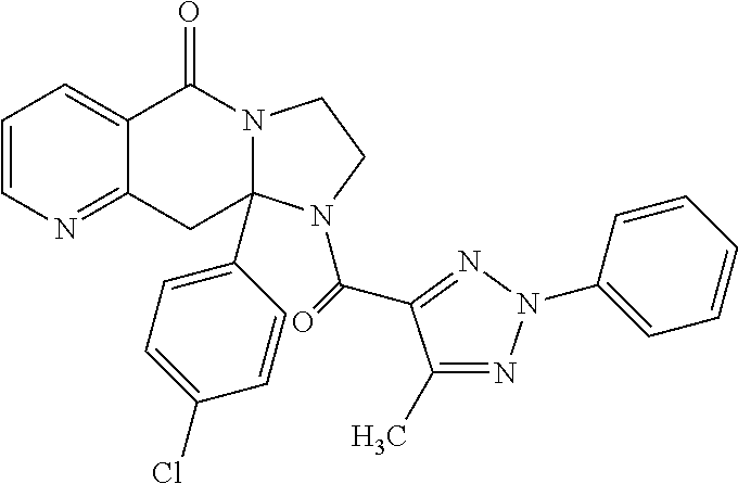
C1=CN=C2C(=C1)C(=O)N1C(C3=CC=C(Cl)C=C3)(C2)N(C(=O)C2=NN(C3=CC=CC=C3)N=C2C)CC1
